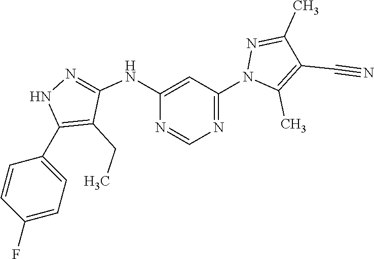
C1(C2=CC=C(F)C=C2)=C(CC)C(NC2=CC(N3C(C)=C(C#N)C(C)=N3)=NC=N2)=NN1
